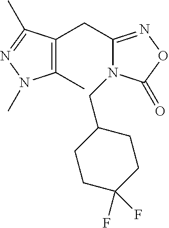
C1(C)=C(CC2=NOC(=O)N2CC2CCC(F)(F)CC2)C(C)=NN1C
